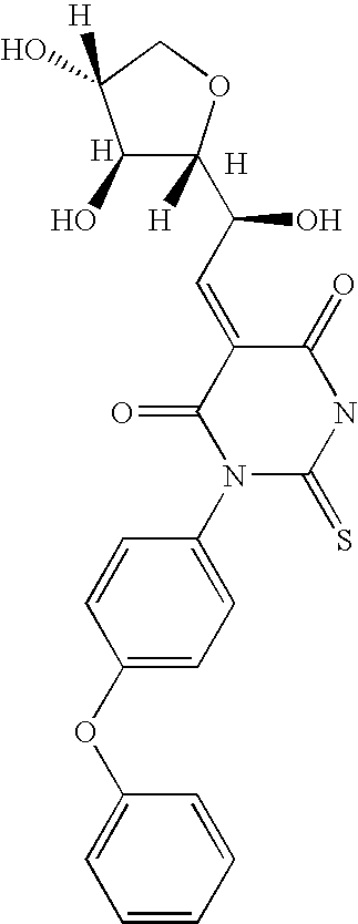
C1(OC2=CC=C(N3C(=S)NC(=O)C(=CC(O)C4([H])C(O)C(O)([H])CO4)C3=O)C=C2)=CC=CC=C1.[H].[H]
